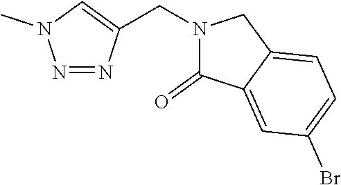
N1=NC(CN2C(=O)C3=CC(Br)=CC=C3C2)=CN1C
